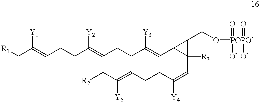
[R1]CC(=CCCC(=CCCC(=CC1C([R3])(C=C(CCC=C(C[R2])[Y5])[Y4])C1CO[POPO-](=O)([O-])(=O)[O-])[Y3])[Y2])[Y1]
